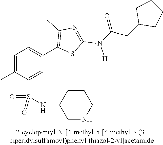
C1=C(C)C(S(NC2CNCCC2)(=O)=O)=CC(C2=C(C)N=C(N([H])C(CC3CCCC3)=O)S2)=C1
